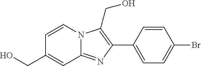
C1(C2=C(CO)N3C(=N2)C=C(CO)C=C3)=CC=C(Br)C=C1
